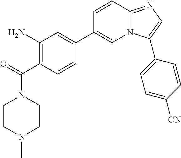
C1(N)=C(C(=O)N2CCN(C)CC2)C=CC(C2=CN3C(=NC=C3C3=CC=C([CN])C=C3)C=C2)=C1
